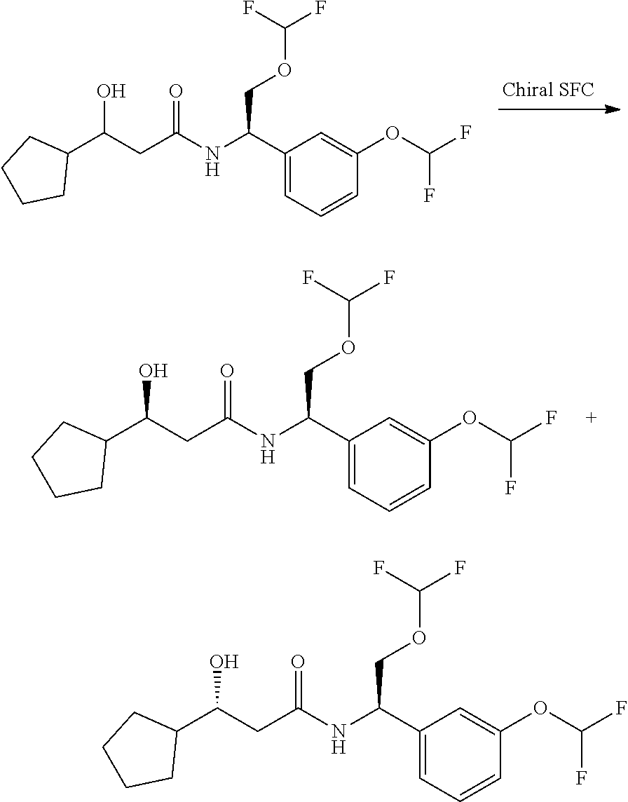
C1=C(OC(F)F)C=CC=C1C(NC(CC(C1CCCC1)O)=O)COC(F)F.C1=C(OC(F)F)C=CC=C1C(NC(CC(O)C1CCCC1)=O)COC(F)F.C1=C(OC(F)F)C=CC=C1C(NC(CC(O)C1CCCC1)=O)COC(F)F
